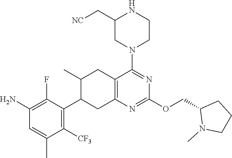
C1(N)=C(F)C(C2CC3=C(CC2C)C(N2CCNC(C[NC])C2)=NC(OCC2N(C)CCC2)=N3)=C([CF3])C(C)=C1
